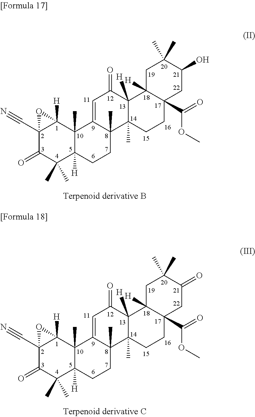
C12(C#N)C(=O)C(C)(C)C3([H])C(C)(C1([H])O2)C1=CC(=O)C2([H])C(C)(C1(C)CC3)CCC1(C(=O)OC)C2([H])CC(C)(C)C(O)C1.C12(C#N)C(=O)C(C)(C)C3([H])C(C)(C1([H])O2)C1=CC(=O)C2([H])C(C)(C1(C)CC3)CCC1(C(=O)OC)C2([H])CC(C)(C)C(=O)C1
